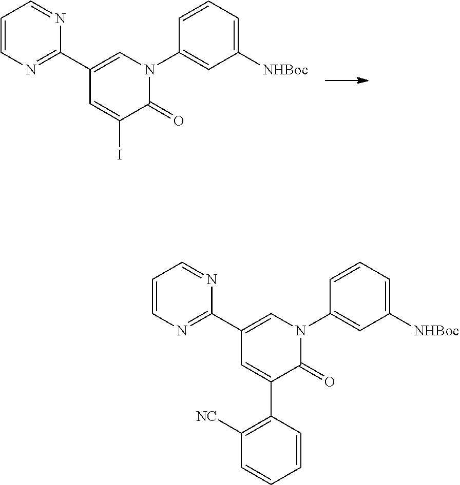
C1=CN=C(C2=CN(C3=CC([NHBoc])=CC=C3)C(=O)C(I)=C2)N=C1.C1=CN=C(C2=CN(C3=CC([NHBoc])=CC=C3)C(=O)C(C3=C([NC])C=CC=C3)=C2)N=C1
